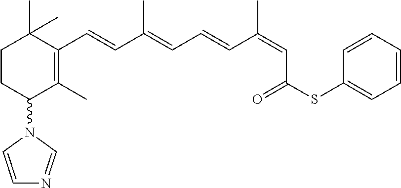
C1CC(N2C=CN=C2)C(C)=C(C=CC(=CC=CC(=CC(SC2=CC=CC=C2)=O)C)C)C1(C)C
